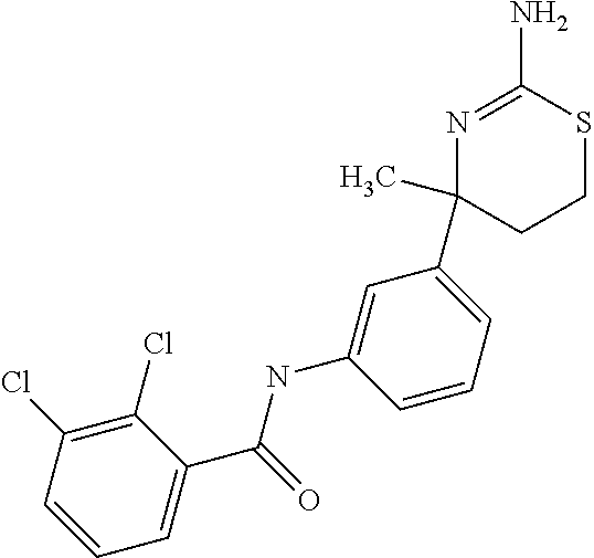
C1=CC=C(C(=O)NC2=CC(C3(C)CCSC(N)=N3)=CC=C2)C(Cl)=C1Cl
